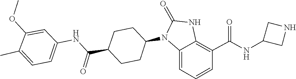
C1C(NC(C2=C3NC(=O)N(C4CCC(C(NC5=CC=C(C)C(OC)=C5)=O)CC4)C3=CC=C2)=O)CN1
